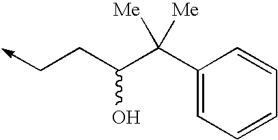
C1(C(C(CC->C)O)([Me])[Me])=CC=CC=C1
